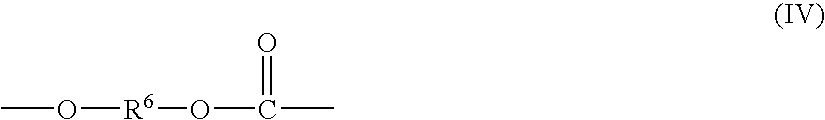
CO[R6]OC(C)=O
